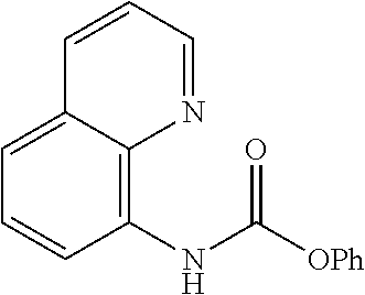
C1(NC([OPh])=O)=C2C(=CC=C1)C=CC=N2
